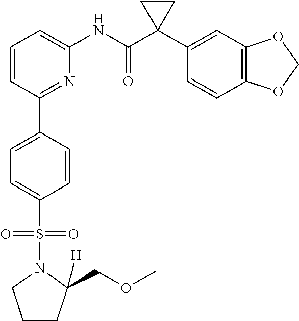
C1=CC(C2=CC=C(S(=O)(=O)N3CCCC3(COC)[H])C=C2)=NC(NC(C2(C3=CC4=C(C=C3)OCO4)CC2)=O)=C1
